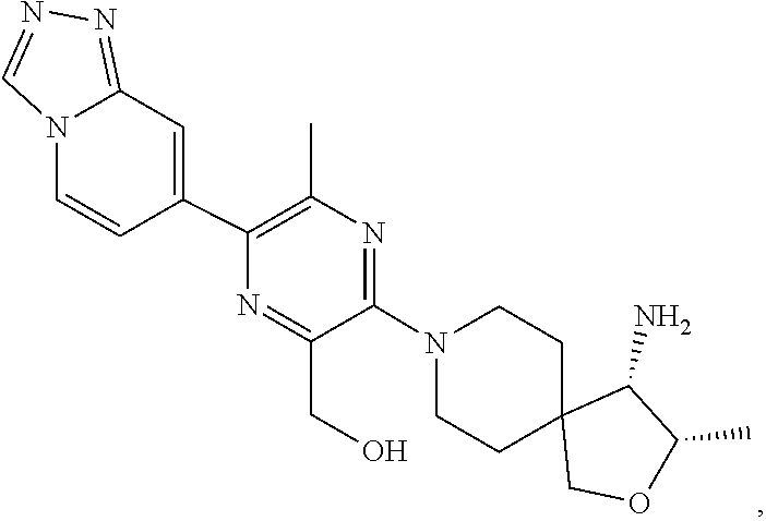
C1C2(COC(C)C2N)CCN(C2=NC(C)=C(C3=CC4=NN=CN4C=C3)N=C2CO)C1
